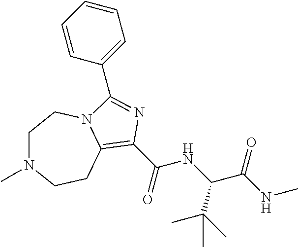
C1N(C)CCC2=C(C(NC(C(NC)=O)C(C)(C)C)=O)N=C(C3=CC=CC=C3)N2C1
